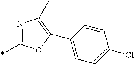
*C1=NC(C)=C(C2=CC=C(Cl)C=C2)O1
